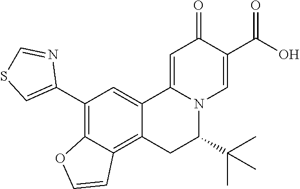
C1(C2=CSC=N2)=C2C(=C3C(=C1)C1=CC(=O)C(C(O)=O)=CN1C(C(C)(C)C)C3)C=CO2
